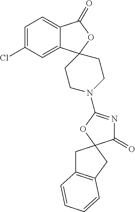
C1=C(Cl)C=C2C(=C1)C(=O)OC21CCN(C2=NC(=O)C3(O2)CC2=C(C3)C=CC=C2)CC1
